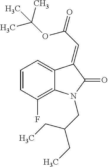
C12=CC=CC(F)=C1N(CC(CC)CC)C(=O)C2=CC(=O)OC(C)(C)C
